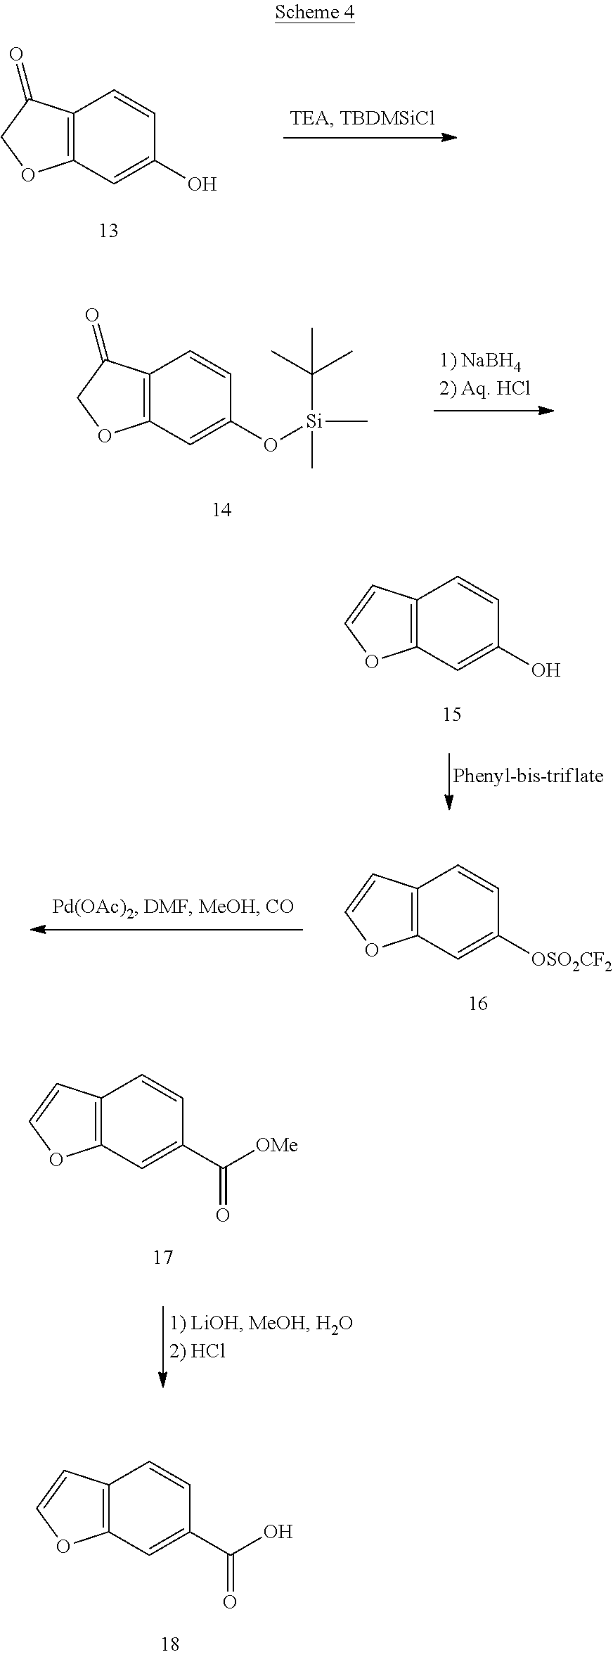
C12=C(C=C(O)C=C1)OCC2=O.C12=C(C=C(O[Si](C)(C(C)(C)C)C)C=C1)OCC2=O.C12=C(C=C(O)C=C1)OC=C2.C12=C(C=C([OSO2CF2])C=C1)OC=C2.C12=C(C=C(C([OMe])=O)C=C1)OC=C2.C12=C(C=C(C(O)=O)C=C1)OC=C2
